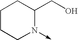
N1(->C)C(CO)CCCC1
